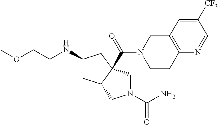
C(NC1CC2C(C(=O)N3CCC4=C(C3)C=C([CF3])C=N4)(C1)CN(C(=O)N)C2)COC
